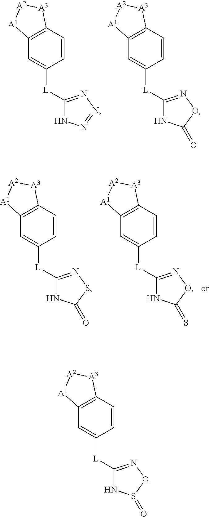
C12=C(C=CC([L]C3=NOC(=O)N3)=C1)[A3][A2][A1]2.C12=C(C=CC([L]C3=NN=NN3)=C1)[A3][A2][A1]2.C12=C(C=CC([L]C3=NSC(=O)N3)=C1)[A3][A2][A1]2.C12=C(C=CC([L]C3=NOC(=S)N3)=C1)[A3][A2][A1]2.C12=C(C=CC([L]C3=NOS(=O)N3)=C1)[A3][A2][A1]2
